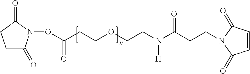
C1C(=O)N(OC(CCOCCN(C(CCN2C(=O)C=CC2=O)=O)[H])=O)C(=O)C1
